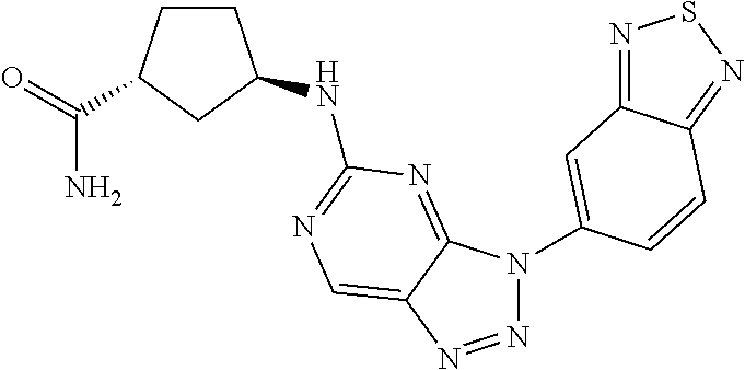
N1=NC2=CN=C(NC3CCC(C(=O)N)C3)N=C2N1C1=CC2=NSN=C2C=C1
